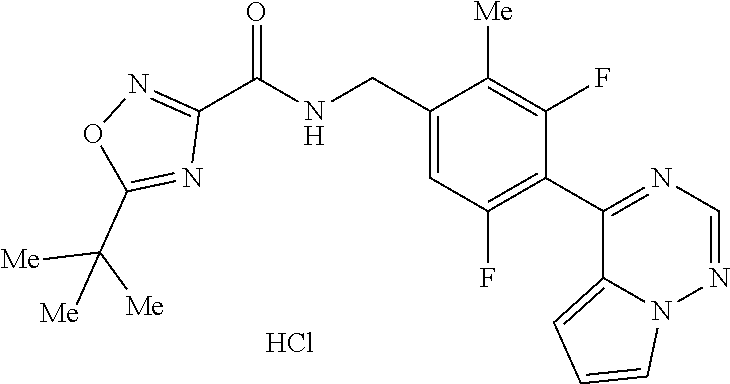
C1(C(NCC2=CC(F)=C(C3=NC=NN4C3=CC=C4)C(F)=C2[Me])=O)=NOC(C([Me])([Me])[Me])=N1.Cl
